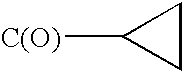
C1CC1[C(O)]
